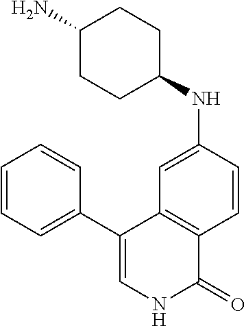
C12=C(C=C(NC3CCC(N)CC3)C=C1)C(C1=CC=CC=C1)=CNC2=O
